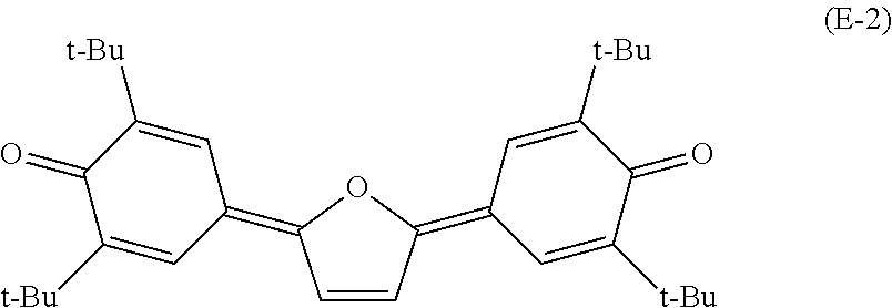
C1=CC(=C2C=C([t-Bu])C(=O)C([t-Bu])=C2)OC1=C1C=C([t-Bu])C(=O)C([t-Bu])=C1
